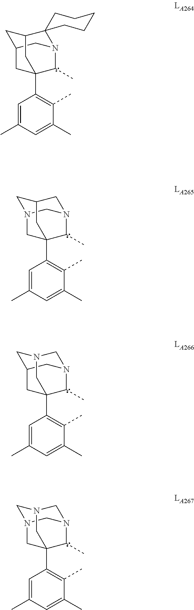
C1N2CC3(C4=C(C)C(C)=CC(C)=C4)C(C)N1CC(C2)C3.C1=C(C)C=C(C)C(C)=C1C12C(C)N3CC(C1)CC(C2)C31CCCCC1.C12CN3C(C)C(C4=C(C)C(C)=CC(C)=C4)(C1)CN(C2)C3.N12CN3C(C)C(C4=C(C)C(C)=CC(C)=C4)(C1)CN(C2)C3
